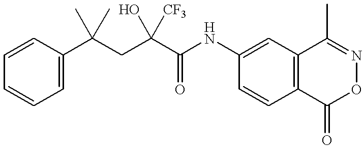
C1=CC(C(CC(C(NC2=CC3=C(C=C2)C(=O)ON=C3C)=O)(O)[CF3])(C)C)=CC=C1
